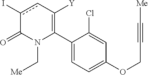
C1(C2=C([Y])cc(I)C(=O)N2C[Me])=CC=C(OCC#C[Me])C=C1Cl
